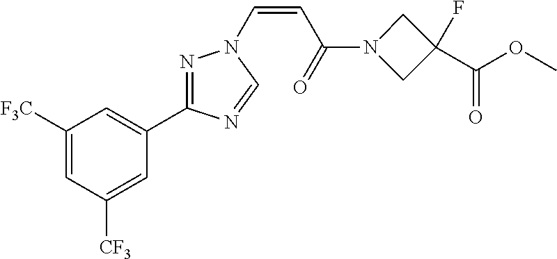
C1([F3C])=CC([CF3])=CC(C2=NN(C=CC(=O)N3CC(C(OC)=O)(F)C3)C=N2)=C1
